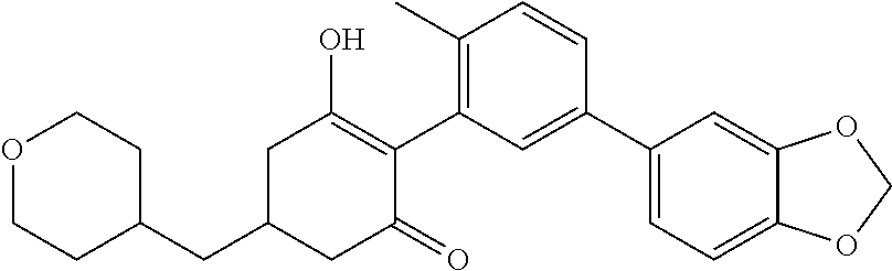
C1(CC2CC(=O)C(C3=C(C)C=CC(C4=CC=C5C(=C4)OCO5)=C3)=C(O)C2)CCOCC1
